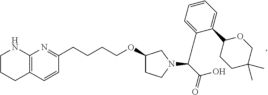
C1CCC2=C(N1)N=C(CCCCOC1CCN(C(C3=CC=CC=C3C3CCC(C)(C)CO3)C(=O)O)C1)C=C2
